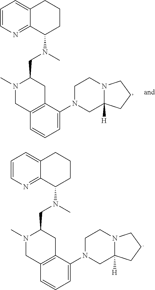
C1=CN=C2C(=C1)CCCC2N(C)CC1N(C)CC2=C(C1)C(N1CC3([H])N(CC1)CCC3)=CC=C2.C1=CN=C2C(=C1)CCCC2N(C)CC1N(C)CC2=C(C1)C(N1CC3([H])N(CC1)CCC3)=CC=C2
